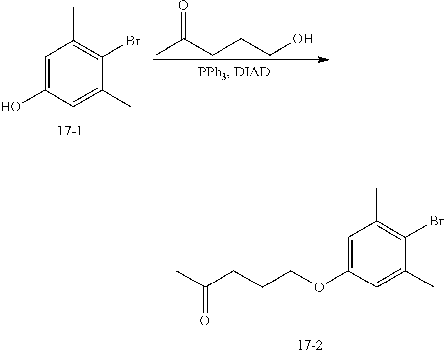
C1=C(O)C=C(C)C(Br)=C1C.OCCCC(C)=O.C1=C(OCCCC(C)=O)C=C(C)C(Br)=C1C
